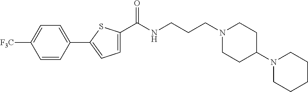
C1=C(C(NCCCN2CCC(N3CCCCC3)CC2)=O)SC(C2=CC=C([F3C])C=C2)=C1
